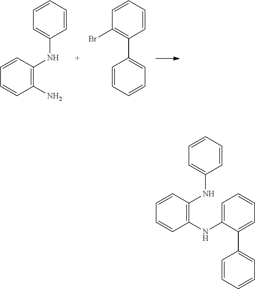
C1=CC(NC2=CC=CC=C2)=C(N)C=C1.C1(C2=C(Br)C=CC=C2)=CC=CC=C1.C1=CC(NC2=CC=CC=C2)=C(NC2=CC=CC=C2C2=CC=CC=C2)C=C1
